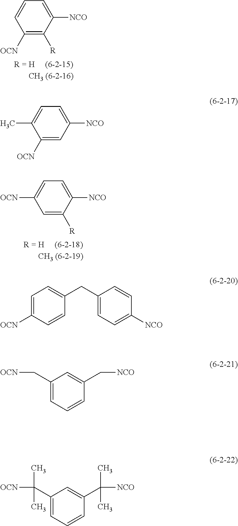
C1=C([NCO])C([R])=C([OCN])C=C1.C1=C([NCO])C([R])=CC([OCN])=C1.C1=C([NCO])C=C([OCN])C(C)=C1.C1=C([OCN])C=CC(CC2=CC=C([NCO])C=C2)=C1.C1(C[OCN])=CC=CC(C[NCO])=C1.C1(C([OCN])(C)C)=CC=CC(C([NCO])(C)C)=C1
